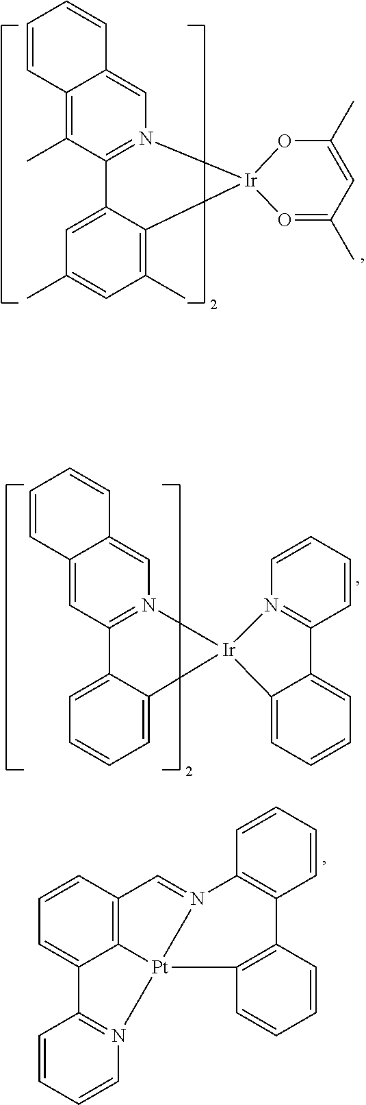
C12=C(C)C3=N(C=C1C=CC=C2)[Ir]1(C2=C(C)C=C(C)C=C32)OC(C)=CC(C)=O1.C1=CC=C2C3=C1C=N1C4=C(C=CC=C4)C4=C(C=CC=C4)[Pt]31N1=C2C=CC=C1.C12=CC3=N(C=C1C=CC=C2)[Ir]1(C2=CC=CC=C32)N2=C(C=CC=C2)C2=CC=CC=C12
